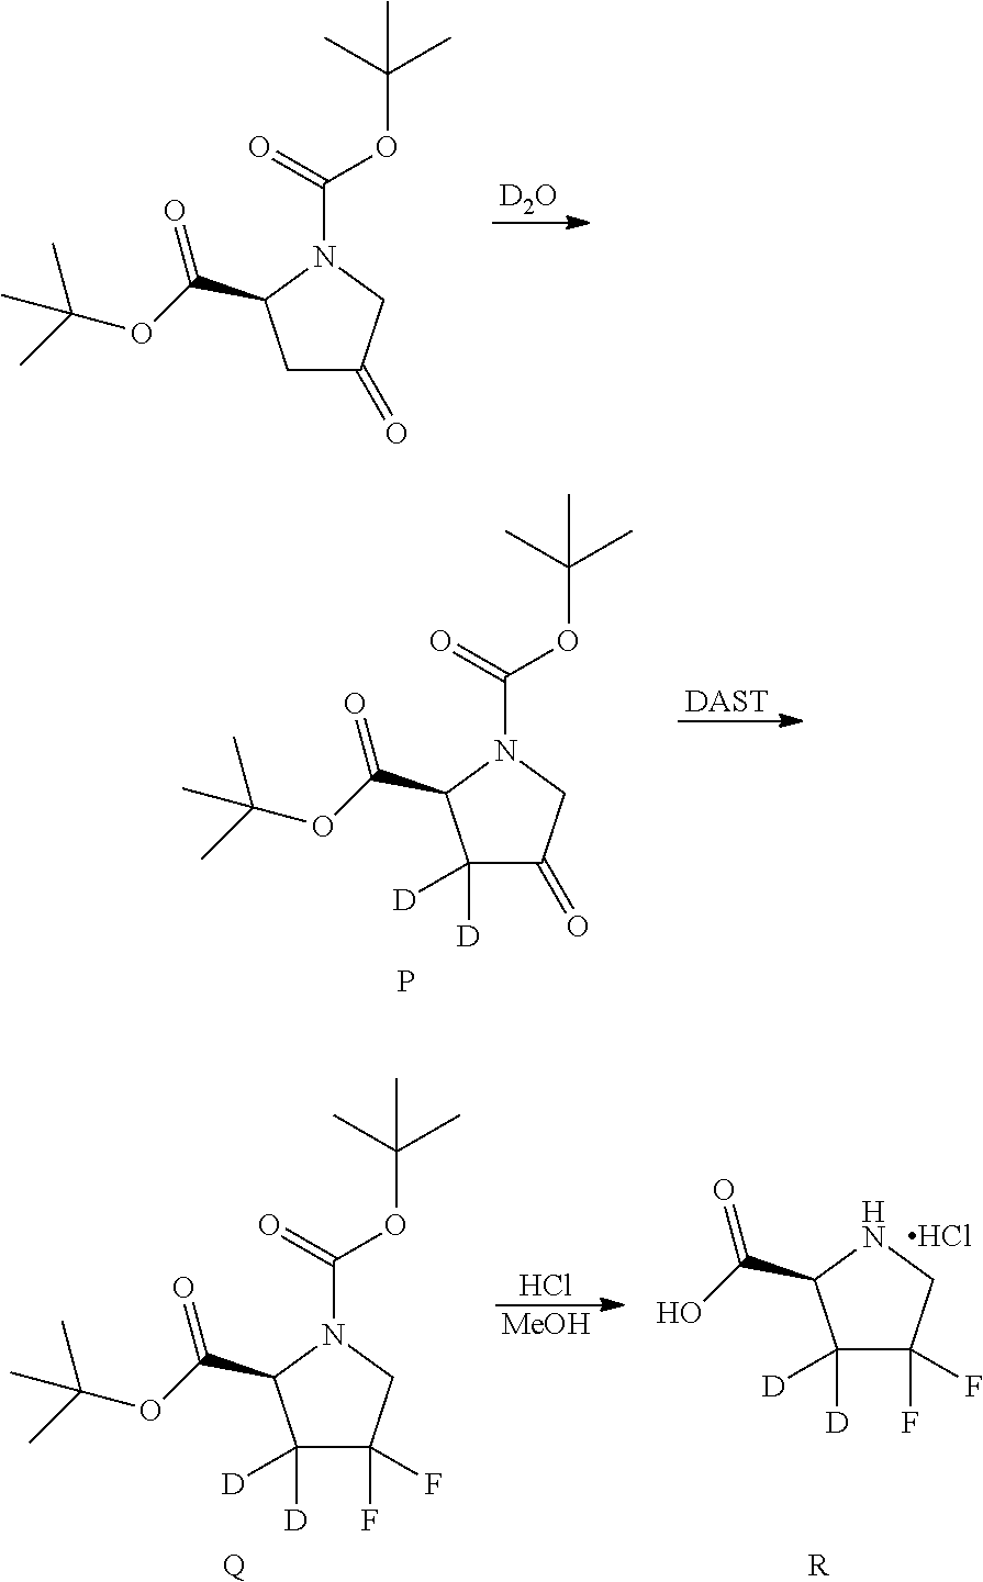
[D2O].C(OC(=O)C1CC(=O)CN1C(=O)OC(C)(C)C)(C)(C)C.[DAST].C(OC(=O)C1C([D])([D])C(=O)CN1C(=O)OC(C)(C)C)(C)(C)C.P.Cl.[MeOH].OC(=O)C1C([D])([D])C(F)(F)CN1.Cl.[R].C(OC(=O)C1C([D])([D])C(F)(F)CN1C(=O)OC(C)(C)C)(C)(C)C.[Q]
